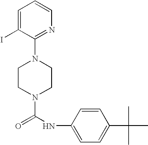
N1(C(NC2=CC=C(C(C)(C)C)C=C2)=O)CCN(C2=NC=CC=C2I)CC1
